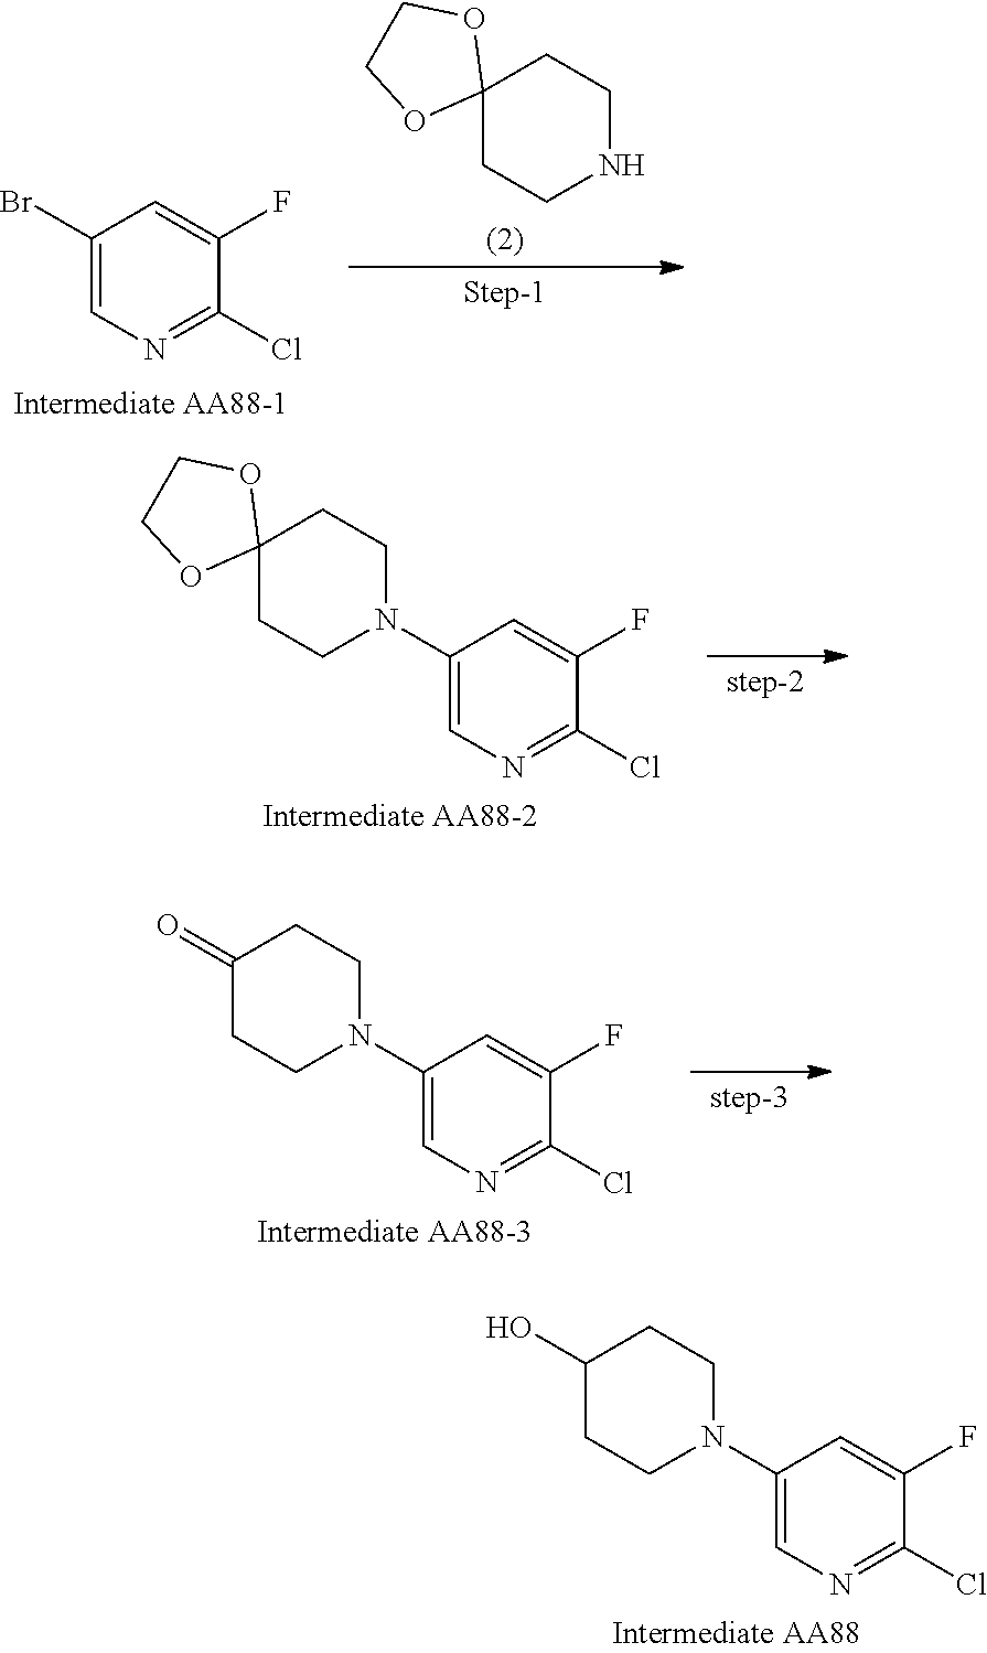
C1(N2CCC3(CC2)OCCO3)=CN=C(Cl)C(F)=C1.C1(N2CCC(=O)CC2)=CN=C(Cl)C(F)=C1.C1(N2CCC(O)CC2)=CN=C(Cl)C(F)=C1.C1(Br)=CN=C(Cl)C(F)=C1.C1NCCC2(C1)OCCO2
